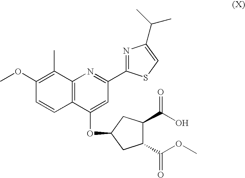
C1(C(OC)=O)C(C(O)=O)CC(OC2=CC(C3=NC(C(C)C)=CS3)=NC3=C2C=CC(OC)=C3C)C1
